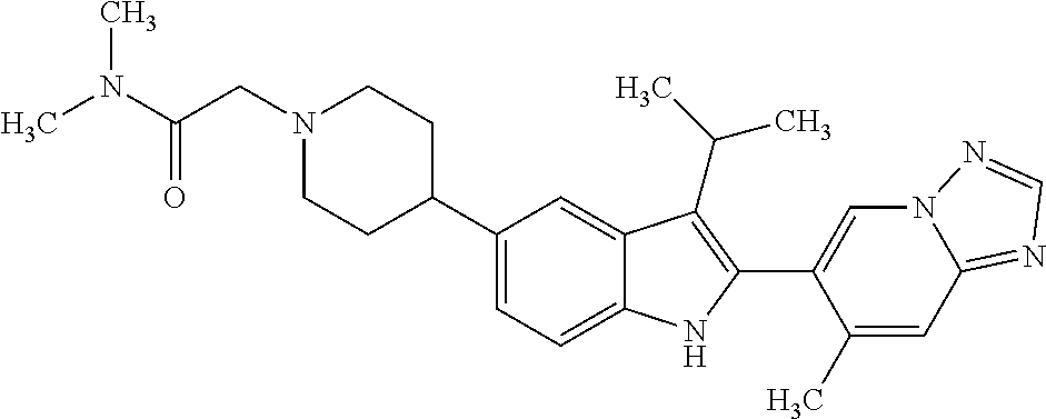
N1(CC(N(C)C)=O)CCC(C2=CC=C3C(=C2)C(C(C)C)=C(C2=CN4C(=NC=N4)C=C2C)N3)CC1
